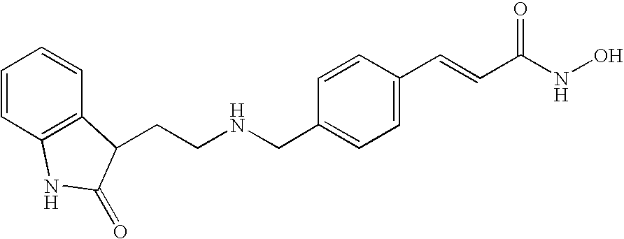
C1(CNCCC2C3=C(C=CC=C3)NC2=O)=CC=C(C=CC(NO)=O)C=C1
